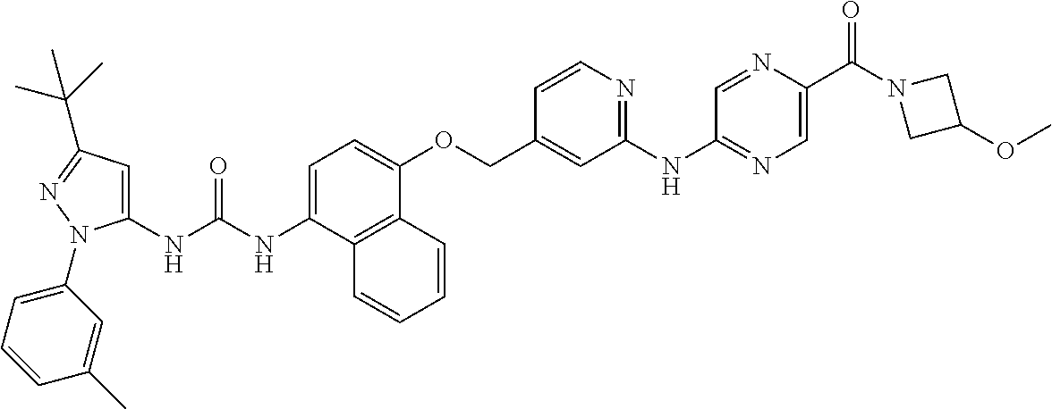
N(C(NC1=CC(C(C)(C)C)=NN1C1=CC=CC(C)=C1)=O)C1=CC=C(OCC2=CC(NC3=NC=C(C(N4CC(OC)C4)=O)N=C3)=NC=C2)C2=C1C=CC=C2
